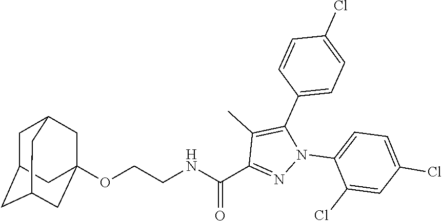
O(CCNC(C1=NN(C2=CC=C(Cl)C=C2Cl)C(C2=CC=C(Cl)C=C2)=C1C)=O)C12CC3CC(CC(C1)C3)C2
